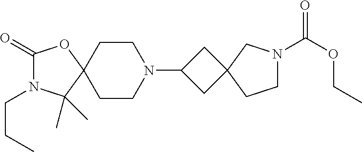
C1(=O)N(CCC)C(C)(C)C2(O1)CCN(C1CC3(C1)CN(C(OCC)=O)CC3)CC2
